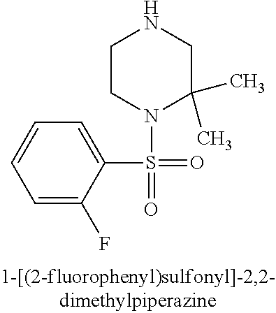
C1=C(S(=O)(N2C(C)(C)CNCC2)=O)C(F)=CC=C1
